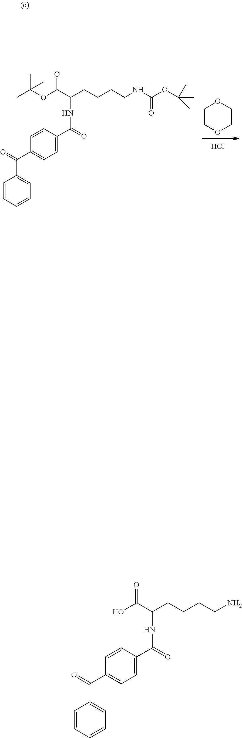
C1COCCO1.Cl.C1=CC=CC=C1C(=O)C1=CC=C(C(=O)NC(C(OC(C)(C)C)=O)CCCCNC(OC(C)(C)C)=O)C=C1.C1=CC=CC=C1C(=O)C1=CC=C(C(=O)NC(C(O)=O)CCCCN)C=C1
